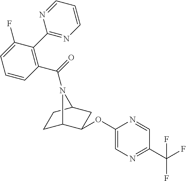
C1C2C(OC3=CN=C(C(F)(F)F)C=N3)CC(C1)N2C(=O)C1=C(C2=NC=CC=N2)C(F)=CC=C1
